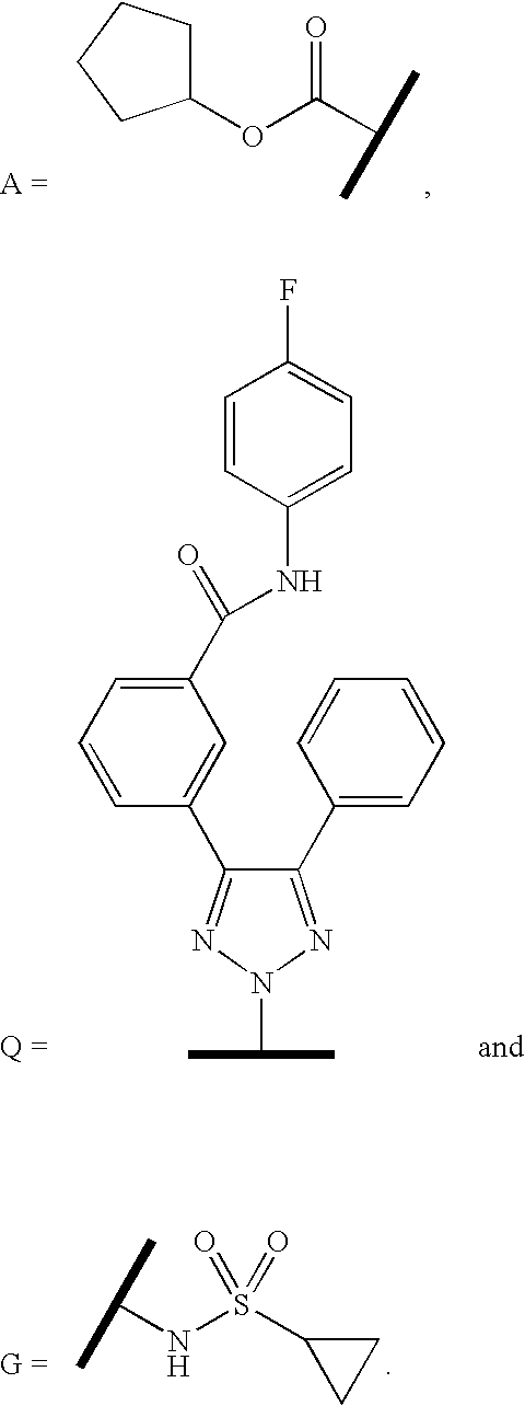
C1(OC(C(C)C)=O)CCCC1.C1(C2=CC=CC=C2)=NN(C(C)C)N=C1C1=CC(C(=O)NC2=CC=C(F)C=C2)=CC=C1.C(C)(C)NS(C1CC1)(=O)=O
